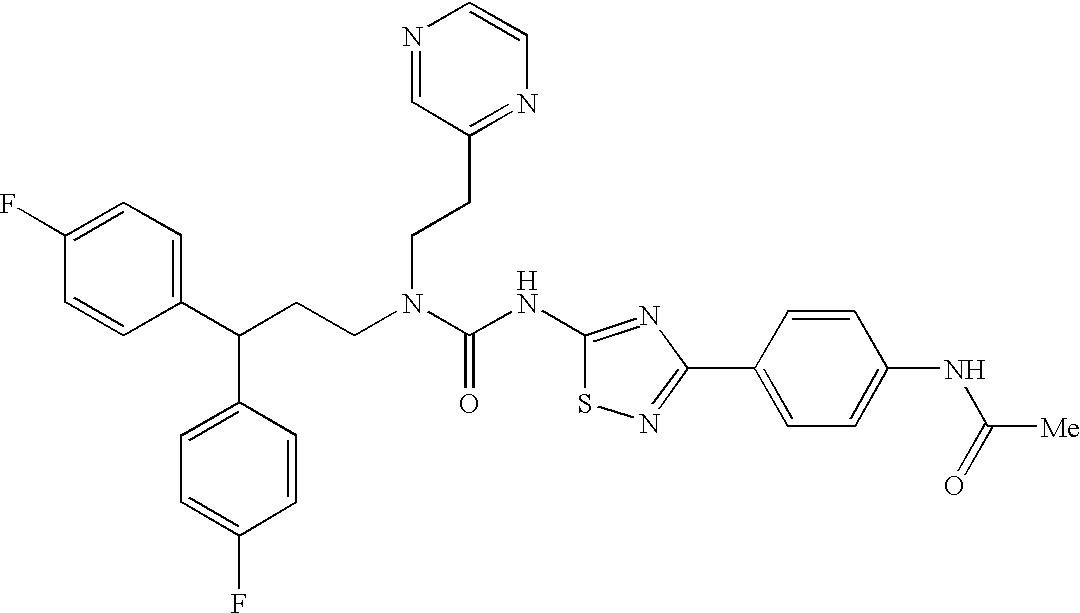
C1(C(CCN(C(NC2=NC(C3=CC=C(NC(=O)[Me])C=C3)=NS2)=O)CCC2=NC=CN=C2)C2=CC=C(F)C=C2)=CC=C(F)C=C1
